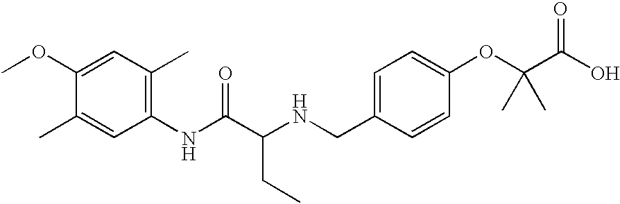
C1=C(CNC(C(NC2=C(C)C=C(OC)C(C)=C2)=O)CC)C=CC(OC(C)(C)C(O)=O)=C1
